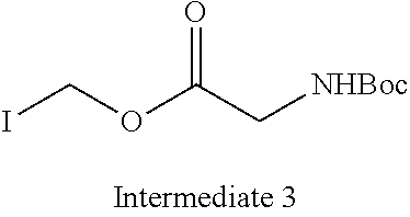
ICOC(C[NHBoc])=O
